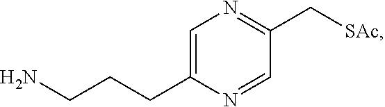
C1=C(CCCN)N=CC(C[SAc])=N1
